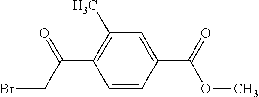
C1=CC(C(OC)=O)=CC(C)=C1C(=O)CBr
